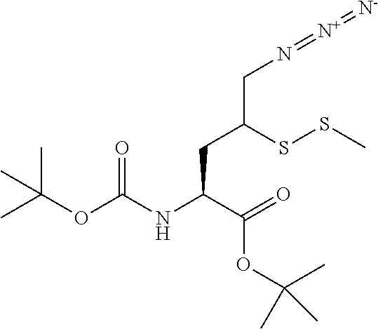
C(OC(NC(C(=O)OC(C)(C)C)CC(CN=[N+]=[N-])SSC)=O)(C)(C)C
